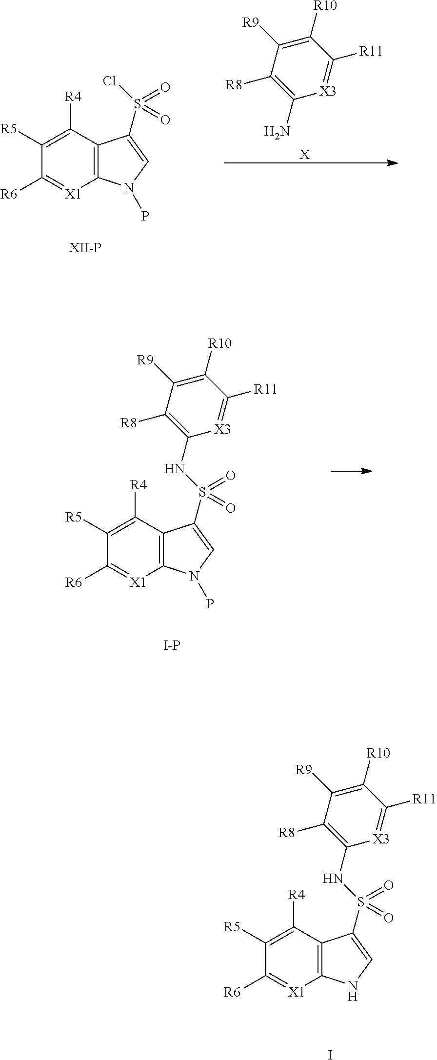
C1([R10])=C([R9])C([R8])=C(N)[X3]=C1[R11].[X].C12=C(C([R4])=C([R5])C([R6])=[X1]1)C(S(Cl)(=O)=O)=CN2P.[XII-P].[I-P].C12=C(C([R4])=C([R5])C([R6])=[X1]1)C(S(=O)(=O)NC1=C([R8])C([R9])=C([R10])C([R11])=[X3]1)=CN2P.I.C12=C(C([R4])=C([R5])C([R6])=[X1]1)C(S(=O)(=O)NC1=C([R8])C([R9])=C([R10])C([R11])=[X3]1)=CN2
